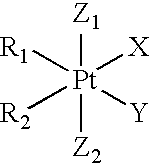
[Z1][Pt]([Z2])([R2])([R1])([X])[Y]
